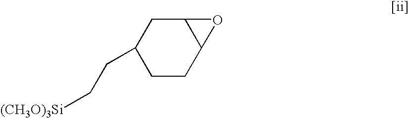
C12CC(CC[(CH3O)3Si])CCC1O2
